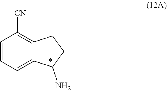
C1=CC=C2C(=C1[CN])CCC2N
